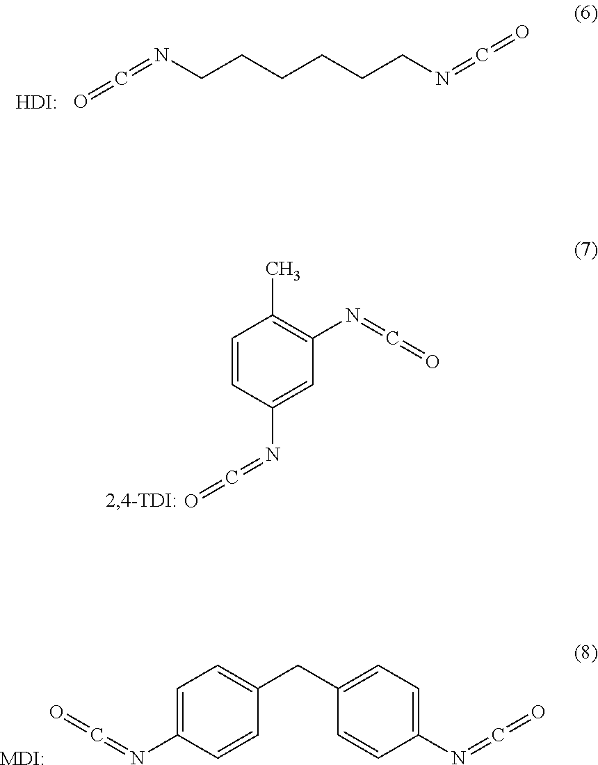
O=C=NCCCCCCN=C=O.[HDI:].C1=CC(N=C=O)=CC(N=C=O)=C1C.C1=C(N=C=O)C=CC(CC2=CC=C(N=C=O)C=C2)=C1.[MDI:]
